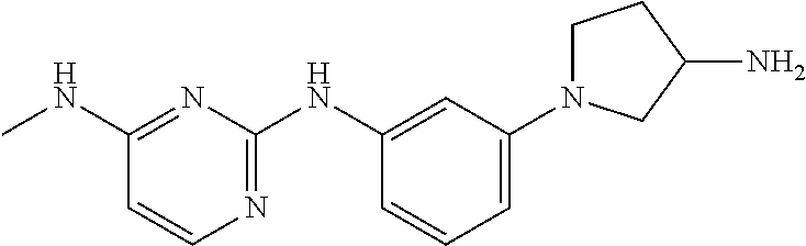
C1=CN=C(NC2=CC(N3CCC(N)C3)=CC=C2)N=C1NC
